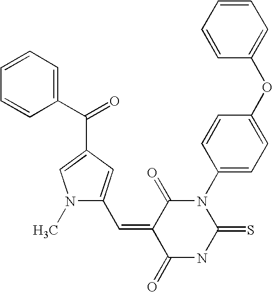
C1=CC=CC(OC2=CC=C(N3C(=O)C(=CC4=CC(C(C5=CC=CC=C5)=O)=CN4C)C(=O)NC3=S)C=C2)=C1
